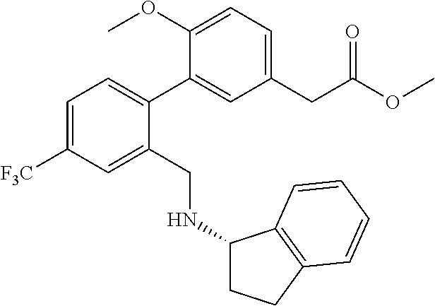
C1=C([F3C])C=C(CNC2CCC3=C2C=CC=C3)C(C2=CC(CC(=O)OC)=CC=C2OC)=C1
